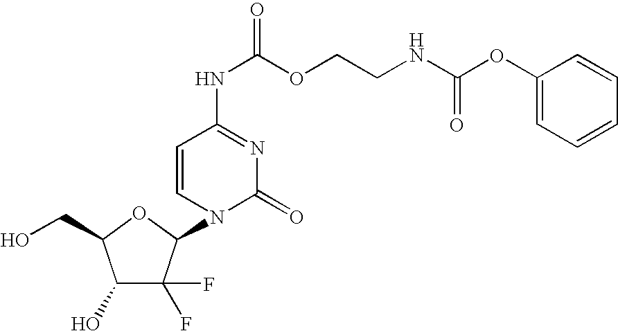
C1(O)C(F)(F)C(N2C(=O)N=C(NC(OCCNC(OC3=CC=CC=C3)=O)=O)C=C2)OC1CO
